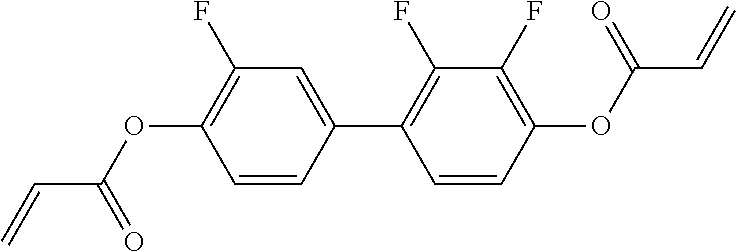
C1=CC(C2=C(F)C(F)=C(OC(=O)C=C)C=C2)=CC(F)=C1OC(C=C)=O
